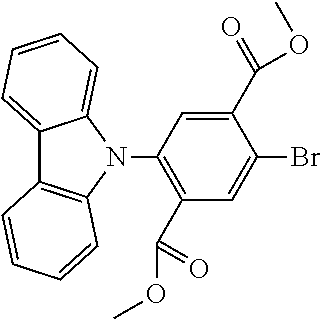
C12=CC=CC=C1N(C1=C(C(OC)=O)C=C(Br)C(C(=O)OC)=C1)C1=C2C=CC=C1
